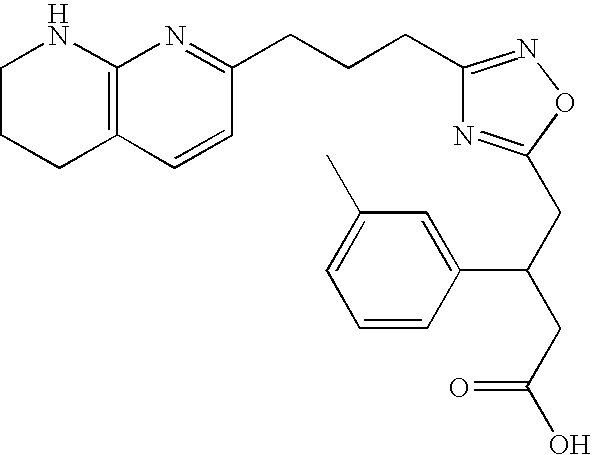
C1CCC2=C(N1)N=C(CCCC1=NOC(CC(CC(O)=O)C3=CC(C)=CC=C3)=N1)C=C2
